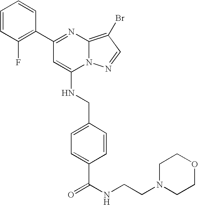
C1=CC(F)=C(C2=NC3=C(Br)C=NN3C(NCC3=CC=C(C(=O)NCCN4CCOCC4)C=C3)=C2)C=C1
